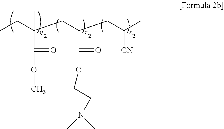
CCC(CC(C(OCCN(C)C)=O)CC([CN])C)(C)C(=O)OC
